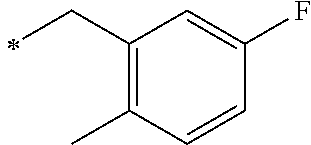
C1(CC)=C(C)C=CC(F)=C1
